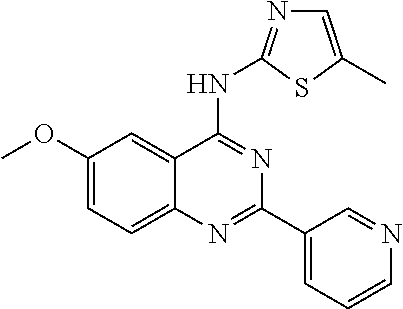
C1(OC)=CC=C2C(=C1)C(NC1=NC=C(C)S1)=NC(C1=CC=CN=C1)=N2
